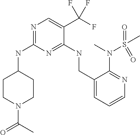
C1CC(NC2=NC=C(C(F)(F)F)C(NCC3=CC=CN=C3N(C)S(C)(=O)=O)=N2)CCN1C(C)=O
